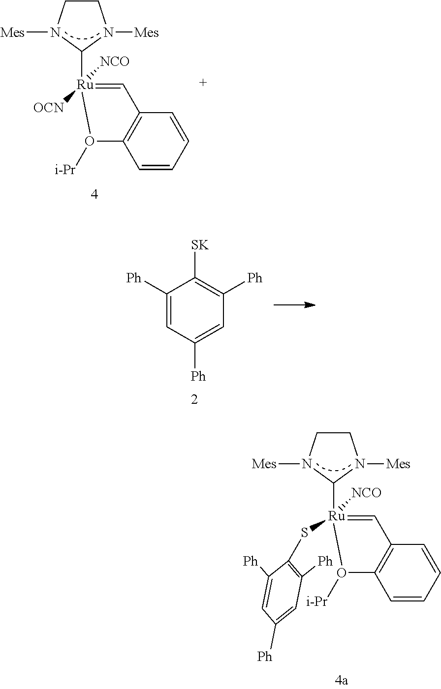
C1CN([Mes])C([Ru]2(SC3=C([Ph])C=C([Ph])C=C3[Ph])([NCO])=CC3=C(C=CC=C3)O2[i-Pr])N1[Mes].C1CN([Mes])C([Ru]2([OCN])([NCO])=CC3=C(C=CC=C3)O2[i-Pr])N1[Mes].C1([Ph])=CC([Ph])=CC([Ph])=C1[SK]
